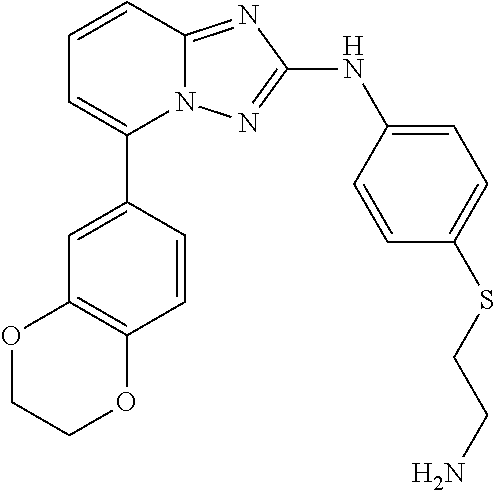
C1=CC2=NC(NC3=CC=C(SCCN)C=C3)=NN2C(C2=CC3=C(C=C2)OCCO3)=C1
